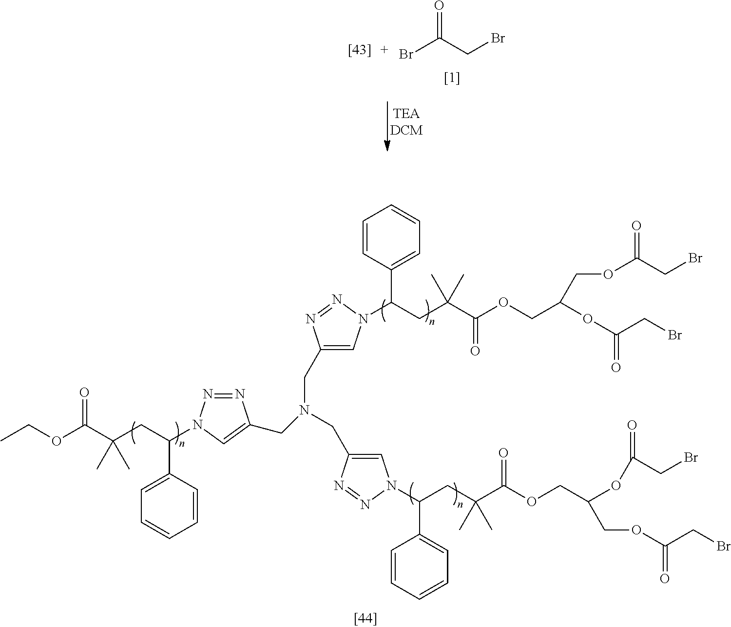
CCOC(C(CC(C1=CC=CC=C1)N1N=NC(CN(CC2=CN(C(CC(C(OCC(OC(CBr)=O)COC(CBr)=O)=O)(C)C)C3=CC=CC=C3)N=N2)CC2=CN(C(CC(C(OCC(OC(=O)CBr)COC(CBr)=O)=O)(C)C)C3=CC=CC=C3)N=N2)=C1)(C)C)=O.BrC(CBr)=O
